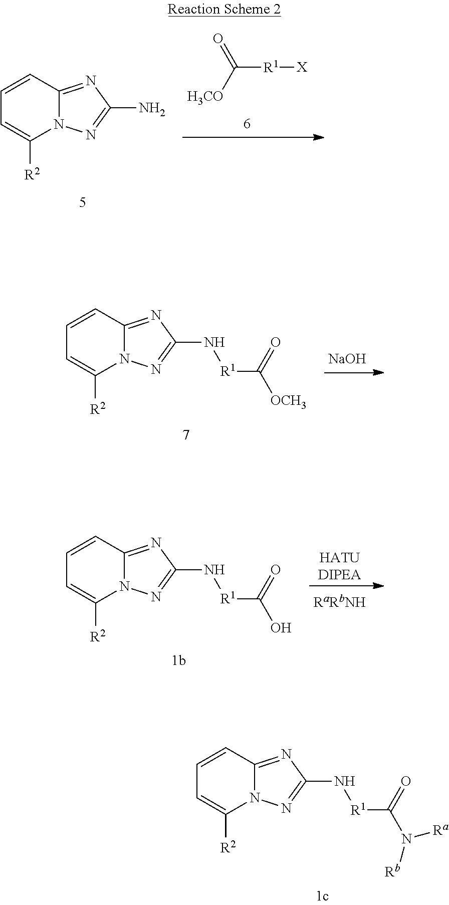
[H3CO]C(=O)[R1][X].C1=CC2=NC(N)=NN2C([R2])=C1.C1=CC2=NC(N[R1]C([OCH3])=O)=NN2C([R2])=C1.[NaOH].C1=CC2=NC(N[R1]C(O)=O)=NN2C([R2])=C1.[HATUDIPEA].C1=CC2=NC(N[R1]C(N([Rb])[Ra])=O)=NN2C([R2])=C1
